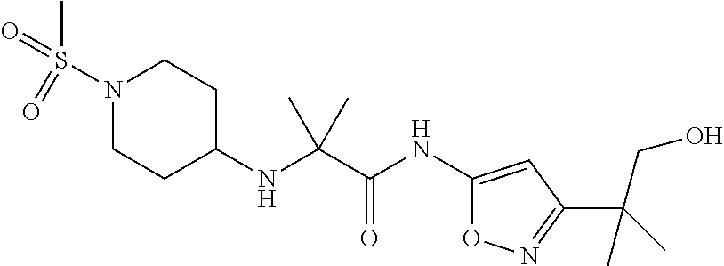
C(NC1CCN(S(C)(=O)=O)CC1)(C)(C)C(=O)NC1=CC(C(C)(CO)C)=NO1
